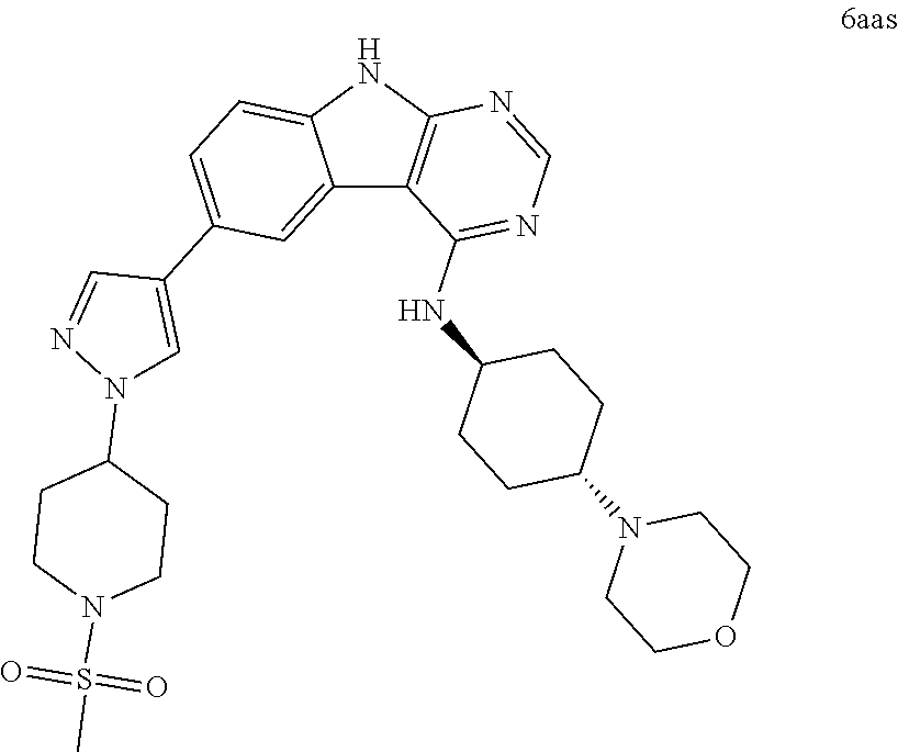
C12=CC(C3=CN(C4CCN(S(C)(=O)=O)CC4)N=C3)=CC=C1NC1=C2C(NC2CCC(N3CCOCC3)CC2)=NC=N1
